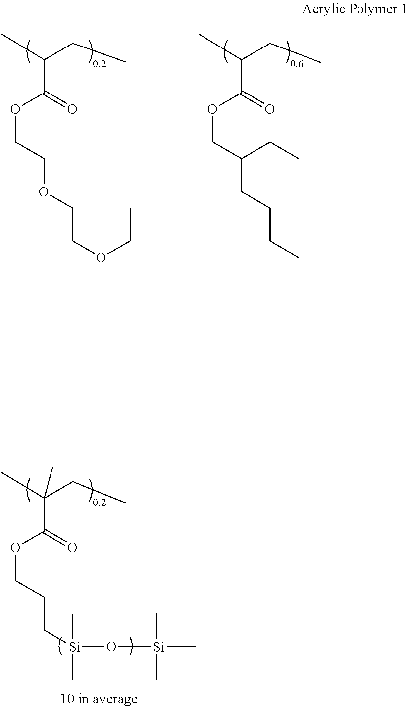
C(OCCOCCOCC)(=O)C(CC)C.C(OCC(CCCC)CC)(=O)C(CC)C.C(OCCC[Si](O[Si](C)(C)C)(C)C)(=O)C(CC)(C)C
